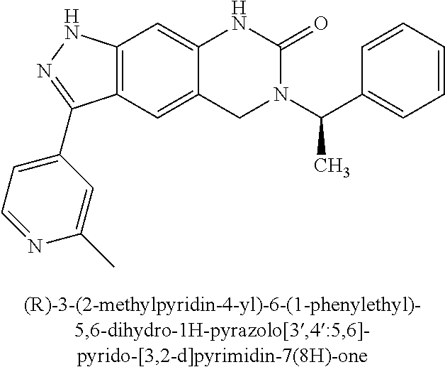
C12=C(C=C3C(=C1)NC(=O)N(C(C1=CC=CC=C1)C)C3)C(C1=CC=NC(C)=C1)=NN2
